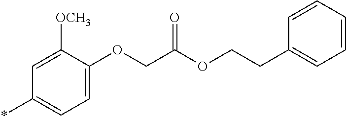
C1=C([OCH3])C(OCC(OCCC2=CC=CC=C2)=O)=CC=C1*
